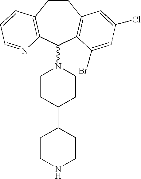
C1CC2=C(C(N3CCC(C4CCNCC4)CC3)C3=C1C=C(Cl)C=C3Br)N=CC=C2
